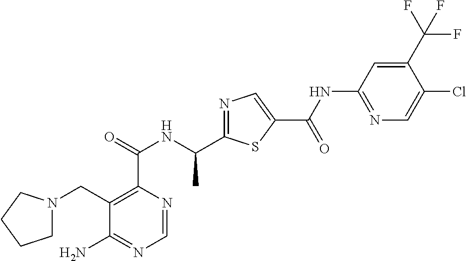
C1(CN2CCCC2)=C(C(=O)NC(C2=NC=C(C(NC3=NC=C(Cl)C(C(F)(F)F)=C3)=O)S2)C)N=CN=C1N
